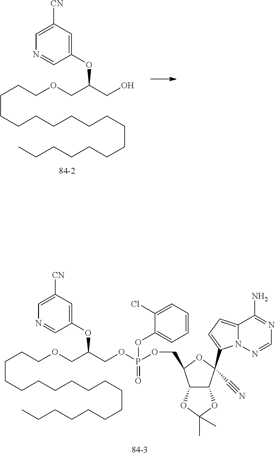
C(CCCCCCCCCCCCC)CCCCOCC(OC1=CC([CN])=CN=C1)COP(OCC1C2C(C(C#N)(C3=CC=C4N3N=CN=C4N)O1)OC(C)(C)O2)(=O)OC1=CC=CC=C1Cl.C(CCCCCCCCCCCCC)CCCCOCC(OC1=CC([CN])=CN=C1)CO
